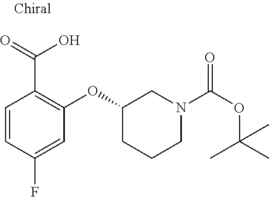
C1=CC(F)=CC(OC2CCCN(C(OC(C)(C)C)=O)C2)=C1C(=O)O
